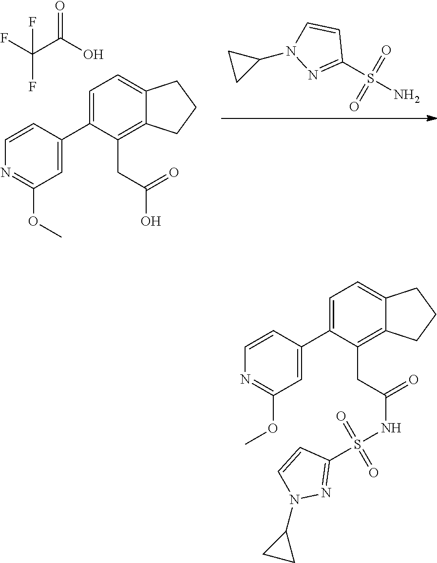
C1(S(N)(=O)=O)=NN(C2CC2)C=C1.C1=C(C2=CC(OC)=NC=C2)C(CC(=O)O)=C2C(=C1)CCC2.FC(F)(C(=O)O)F.C1=C(C2=CC(OC)=NC=C2)C(CC(=O)NS(C2=NN(C3CC3)C=C2)(=O)=O)=C2C(=C1)CCC2
